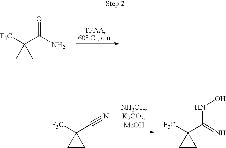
[F3C]C1(C(N)=O)CC1.[F3C]C1(C#N)CC1.[F3C]C1(C(=N)NO)CC1
